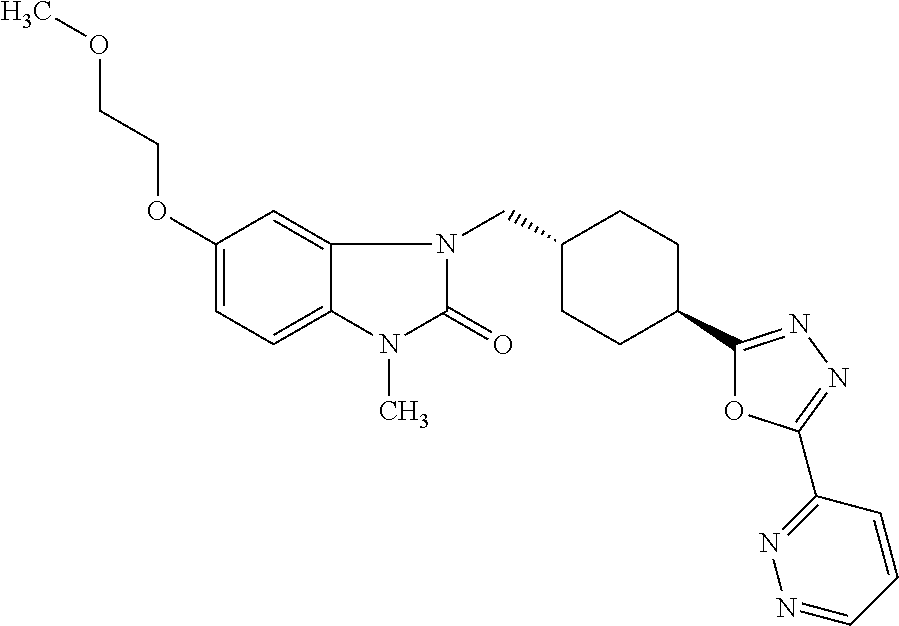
C1(OCCOC)=CC=C2C(=C1)N(CC1CCC(C3=NN=C(C4=NN=CC=C4)O3)CC1)C(=O)N2C
